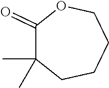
C1(=O)C(C)(C)CCCCO1
